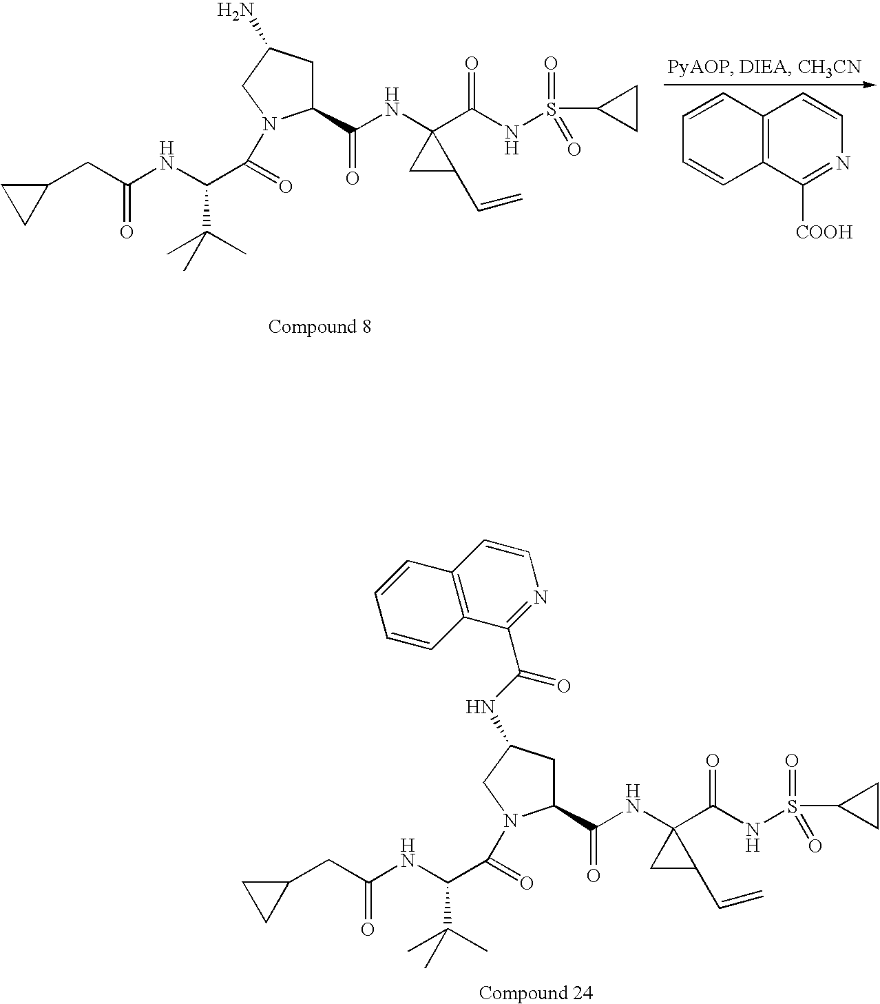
C1(CC(NC(C(C)(C)C)C(=O)N2C(C(NC3(C(NS(C4CC4)(=O)=O)=O)CC3C=C)=O)CC(NC(=O)C3=NC=CC4=C3C=CC=C4)C2)=O)CC1.C1(CC(NC(C(C)(C)C)C(=O)N2C(C(NC3(C(NS(C4CC4)(=O)=O)=O)CC3C=C)=O)CC(N)C2)=O)CC1.C1=CC2=C(C=C1)C([COOH])=NC=C2
